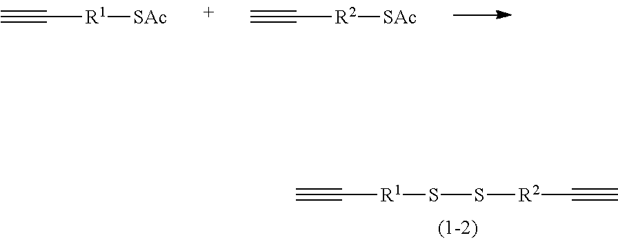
C#C[R1][SAc].C#C[R2][SAc].C#C[R1]SS[R2]C#C
